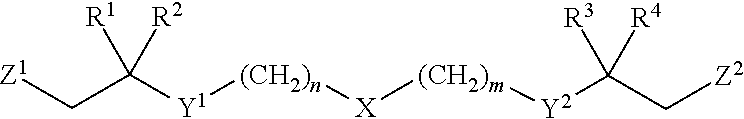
C(C[Z2])([R3])([R4])[Y2][(CH2)m][X][(CH2)n][Y1]C(C[Z1])([R1])[R2]
